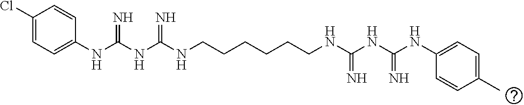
C1(Cl)=CC=C(NC(NC(NCCCCCCNC(NC(NC2=CC=C(C)C=C2)=N)=N)=N)=N)C=C1
